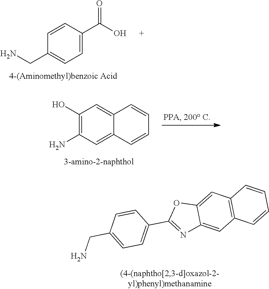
C1=CC(CN)=CC=C1C1=NC2=CC3=C(C=C2O1)C=CC=C3.C1=C(C(O)=O)C=CC(CN)=C1.C1(O)=C(N)C=C2C(=C1)C=CC=C2
